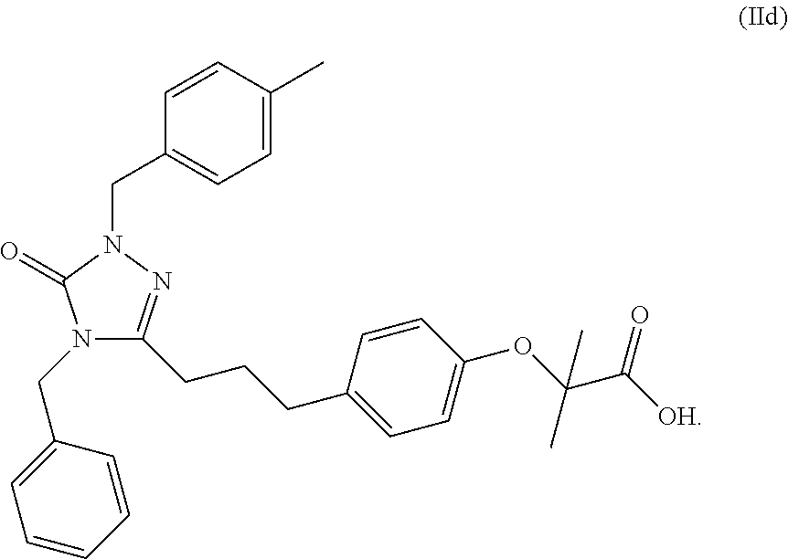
C1=CC(C)=CC=C1CN1N=C(CCCC2=CC=C(OC(C([OH])=O)(C)C)C=C2)N(CC2=CC=CC=C2)C1=O
